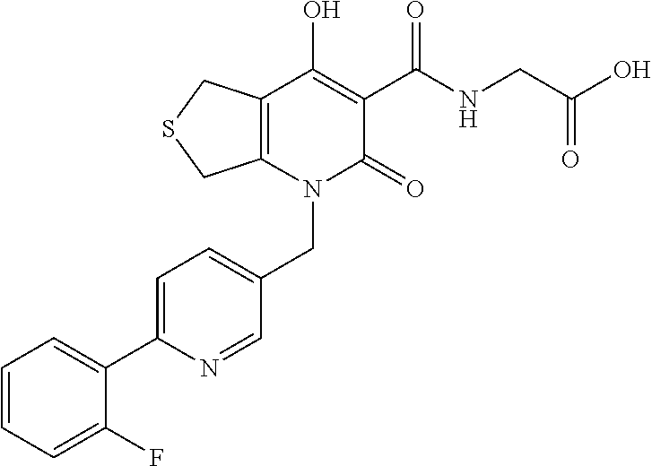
C(N1C(=O)C(C(NCC(O)=O)=O)=C(O)C2=C1CSC2)C1=CC=C(C2=CC=CC=C2F)N=C1
